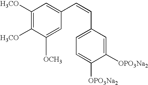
C1([H3CO])=C([H3CO])C([OCH3])=CC(C=CC2=CC=C([OPO3Na2])C([OPO3Na2])=C2)=C1
